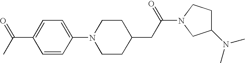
C1=CC(N2CCC(CC(=O)N3CCC(N(C)C)C3)CC2)=CC=C1C(C)=O
